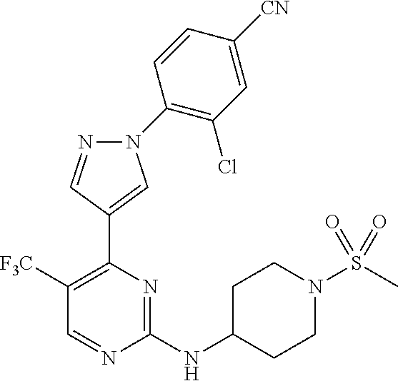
C1([F3C])=C(C2=CN(C3=C(Cl)C=C([CN])C=C3)N=C2)N=C(NC2CCN(S(C)(=O)=O)CC2)N=C1
